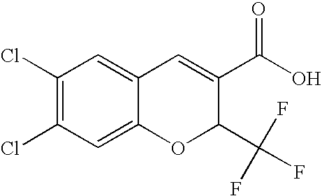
C1(Cl)=C(Cl)C=C2C(=C1)C=C(C(O)=O)C(C(F)(F)F)O2
